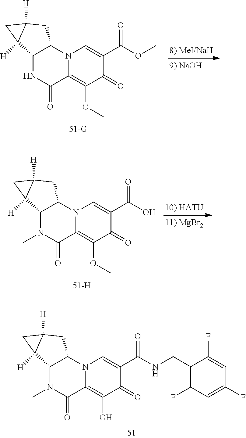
C12C(N3C(=C(OC)C(=O)C(C(=O)OC)=C3)C(=O)N1)CC1([H])C2([H])C1.C12C(N3C(=C(OC)C(=O)C(C(=O)O)=C3)C(=O)N1C)CC1([H])C2([H])C1.C12C(N3C(=C(O)C(=O)C(C(=O)NCC4=C(F)C=C(F)C=C4F)=C3)C(=O)N1C)CC1([H])C2([H])C1
